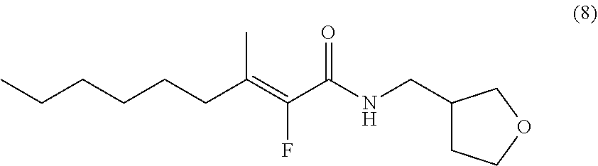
CCCCCCC(=C(C(NCC1CCOC1)=O)F)C
